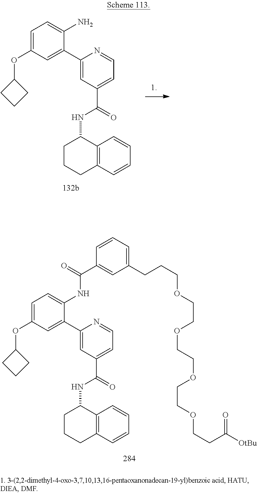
C1=C(OC2CCC2)C=C(C2=CC(C(NC3CCCC4=C3C=CC=C4)=O)=CC=N2)C(N)=C1.C1=C(OC2CCC2)C=C(C2=CC(C(NC3CCCC4=C3C=CC=C4)=O)=CC=N2)C(NC(=O)C2=CC(CCCOCCOCCOCCOCCC(=O)[OtBu])=CC=C2)=C1
